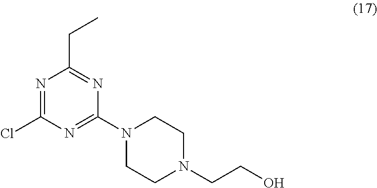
N1=C(Cl)N=C(N2CCN(CCO)CC2)N=C1CC
